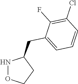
N1OCCC1CC1=CC=CC(Cl)=C1F
